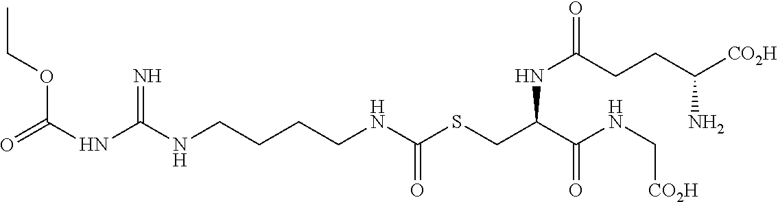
N(C(NCCCCNC(SCC(C(NC[CO2H])=O)NC(CCC([CO2H])N)=O)=O)=N)C(OCC)=O
